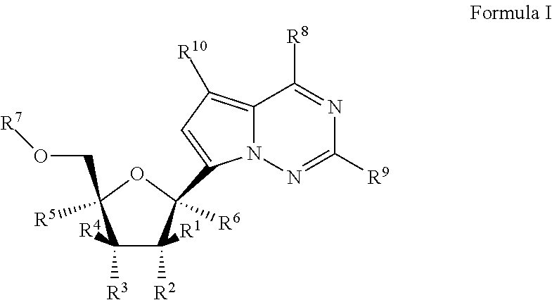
C1([R3])([R4])C([R2])([R1])C(C2=CC([R10])=C3C([R8])=NC([R9])=NN32)([R6])OC1([R5])CO[R7]
